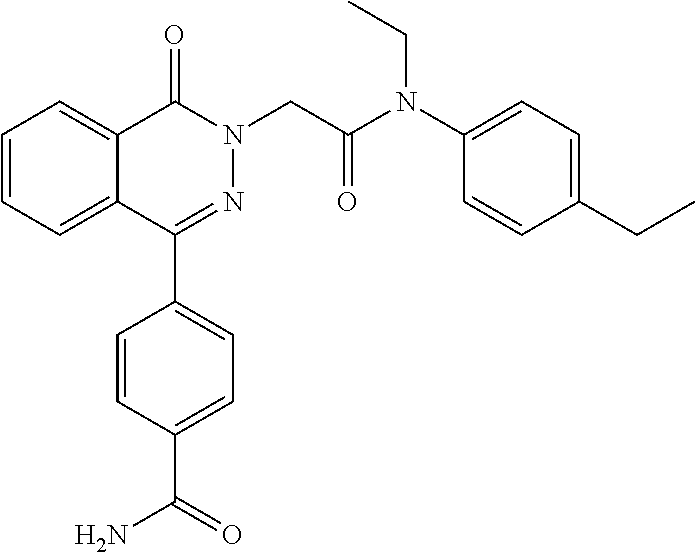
C1=CC=C2C(=C1)C(=O)N(CC(N(C1=CC=C(CC)C=C1)CC)=O)N=C2C1=CC=C(C(=O)N)C=C1
